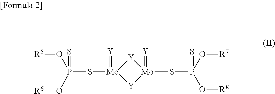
O(P(O[R6])(=S)S[Mo]1(=[Y])[Y][Mo](=[Y])(SP(=S)(O[R7])O[R8])[Y]1)[R5]
